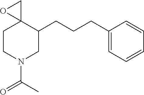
C1CN(C(C)=O)CC(CCCC2=CC=CC=C2)C12CO2
